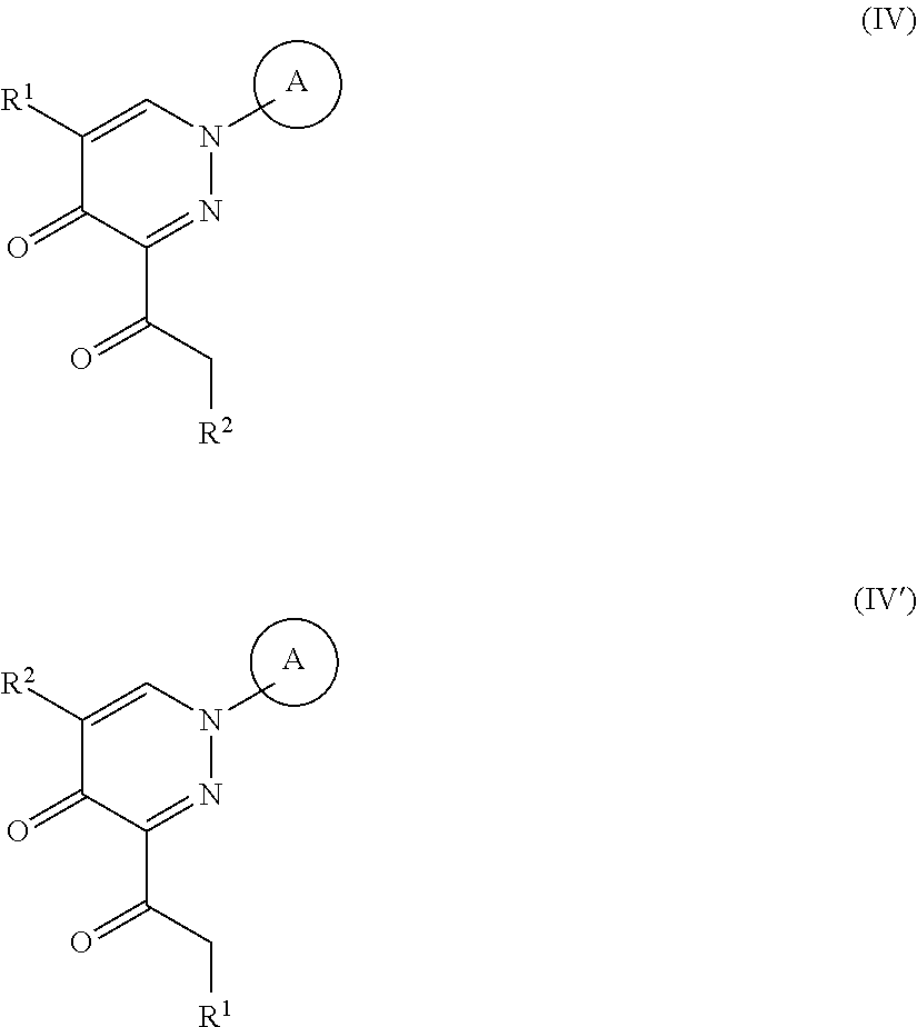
[A].C1=C([R1])C(=O)C(C(C[R2])=O)=NN1C.[A].C1=C([R2])C(=O)C(C(C[R1])=O)=NN1C
